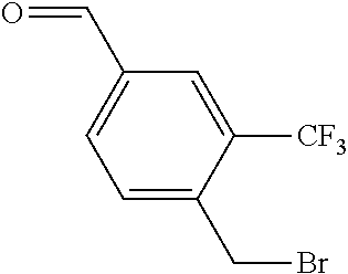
C1=C(CBr)C([CF3])=CC(C=O)=C1
